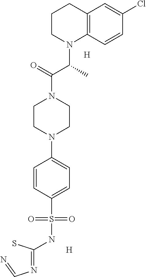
C1=CC(S(NC(=NC=N)S)(=O)=O)=CC=C1N1CCN(C(=O)C(C)N2CCCC3=C2C=CC(Cl)=C3)CC1.[H].[H]
